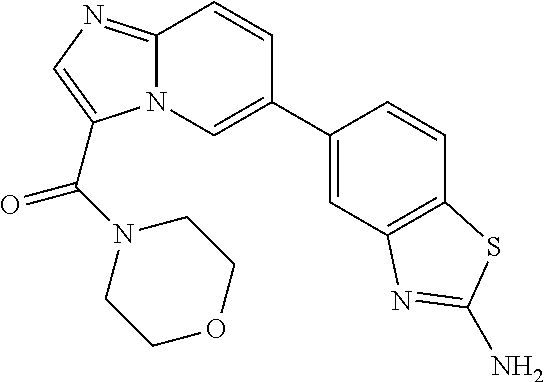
N12C(=NC=C1C(N1CCOCC1)=O)C=CC(C1=CC3=C(C=C1)SC(N)=N3)=C2
